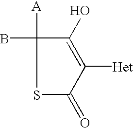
S1C(=O)C([Het])=C(O)C1([A])B
